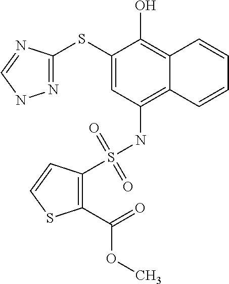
C1(SC2=NNC=N2)=CC(NS(=O)(=O)C2=C(C(=O)OC)SC=C2)=C2C(=C1O)C=CC=C2
